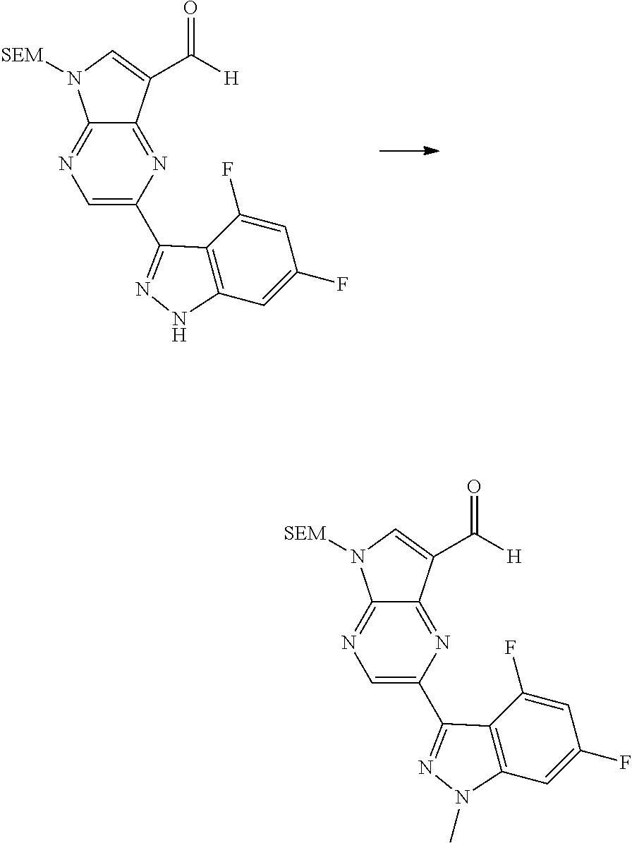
C1=C(C2=NNC3=C2C(F)=CC(F)=C3)N=C2C(=N1)N([SEM])C=C2C([H])=O.C1=C(C2=NN(C)C3=C2C(F)=CC(F)=C3)N=C2C(=N1)N([SEM])C=C2C([H])=O
